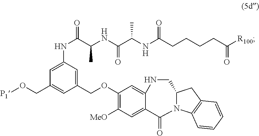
C1([MeO])=C(OCC2=CC(NC(C(NC(C(NC(CCCCC([R100])=O)=O)C)=O)C)=O)=CC(CO[P1])=C2)C=C2NCC3CC4=C(C=CC=C4)N3C(=O)C2=C1
